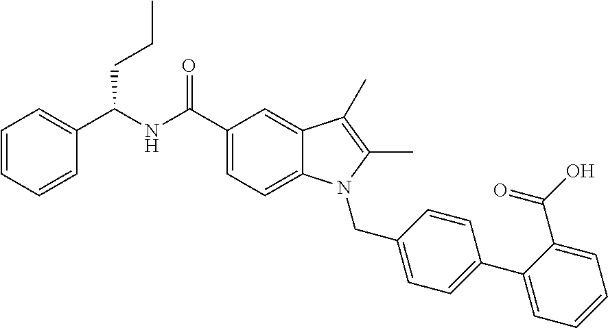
C1=CC(C(NC(C2=CC=C3C(=C2)C(C)=C(C)N3CC2=CC=C(C3=CC=CC=C3C(O)=O)C=C2)=O)CCC)=CC=C1
